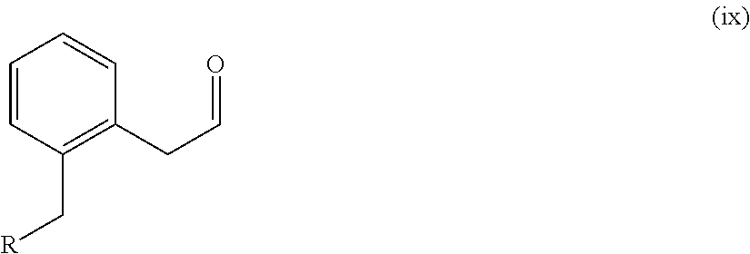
C1=CC(C[R])=C(CC=O)C=C1
